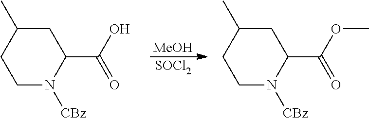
C1N([CBz])C(C(=O)O)CC(C)C1.[SOCl2].C1N([CBz])C(C(=O)OC)CC(C)C1.[MeOH]
